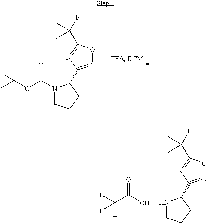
CC(OC(N1CCCC1C1=NOC(C2(F)CC2)=N1)=O)(C)C.N1CCCC1C1=NOC(C2(F)CC2)=N1.FC(C(O)=O)(F)F
